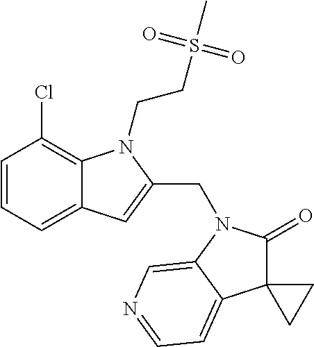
C1=CC=C2C(=C1Cl)N(CCS(C)(=O)=O)C(CN1C(=O)C3(C4=CC=NC=C14)CC3)=C2
